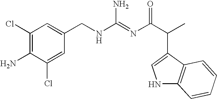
C1(Cl)=C(N)C(Cl)=CC(CNC(=NC(C(C)C2=CNC3=C2C=CC=C3)=O)N)=C1
